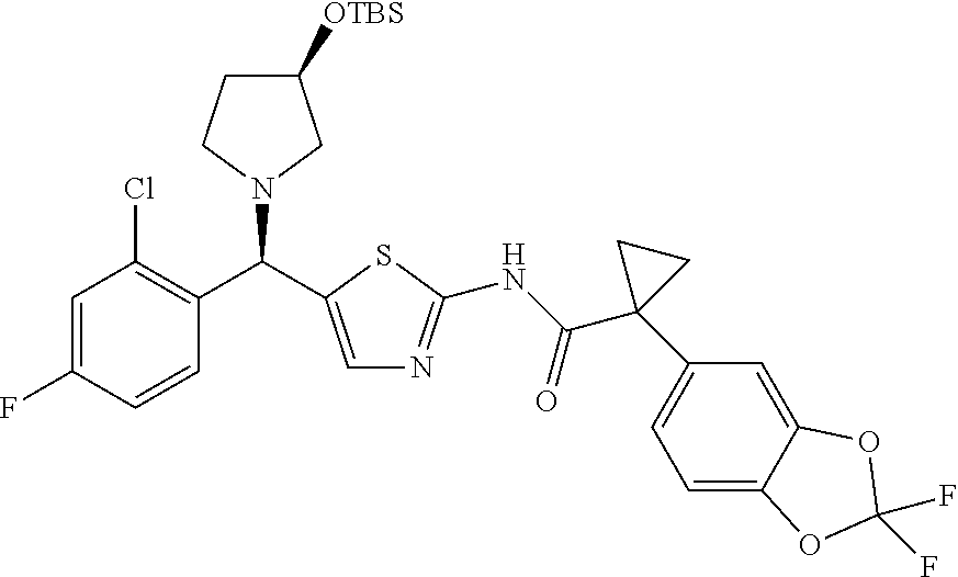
C1=C(F)C=CC(C(N2CC([OTBS])CC2)C2=CN=C(NC(C3(C4=CC=C5C(=C4)OC(F)(F)O5)CC3)=O)S2)=C1Cl
